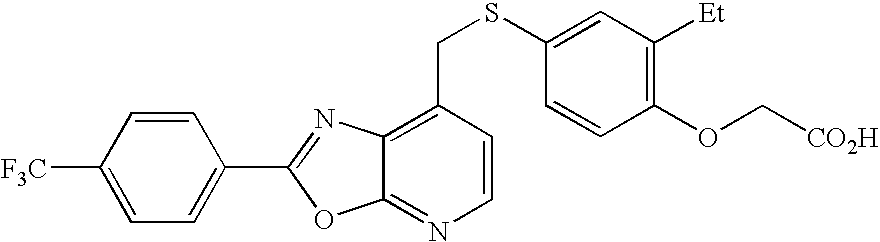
C1([F3C])=CC=C(C2=NC3=C(CSC4=CC([Et])=C(OC[CO2H])C=C4)C=CN=C3O2)C=C1
